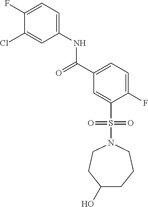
C1(F)=CC=C(NC(=O)C2=CC=C(F)C(S(=O)(=O)N3CCC(O)CCC3)=C2)C=C1Cl
